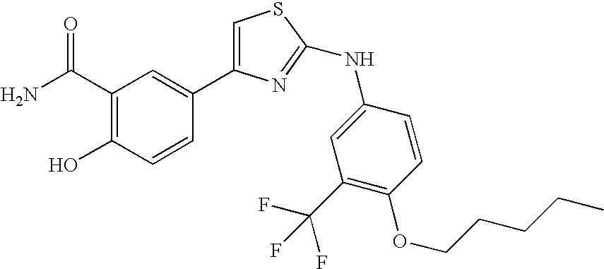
C1(C(N)=O)=C(O)C=CC(C2=CSC(NC3=CC(C(F)(F)F)=C(OCCCCC)C=C3)=N2)=C1
